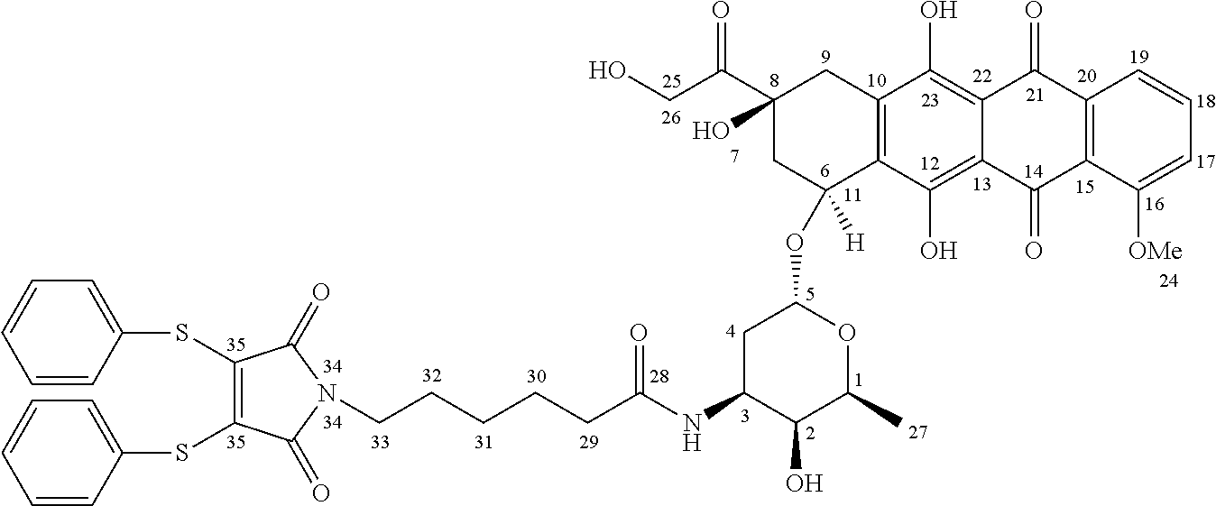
C1(SC2=CC=CC=C2)=C(SC2=CC=CC=C2)C(=O)N(CCCCCC(NC2C(O)C(C)OC(OC3([H])C4=C(CC(C(CO)=O)(O)C3)C(O)=C3C(=C4O)C(=O)C4=C(C3=O)C=CC=C4[OMe])C2)=O)C1=O
